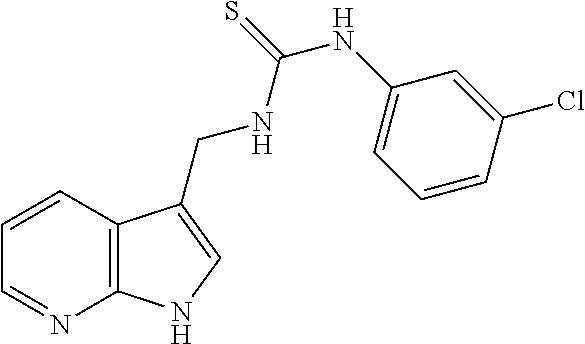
C12=C(C=CC=N1)C(CNC(=S)NC1=CC=CC(Cl)=C1)=CN2
